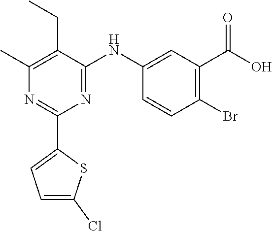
C1(CC)=C(C)N=C(C2=CC=C(Cl)S2)N=C1NC1=CC(C(O)=O)=C(Br)C=C1
